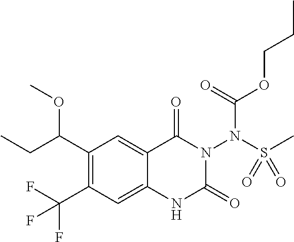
C1(C(OC)CC)=C(C(F)(F)F)C=C2C(=C1)C(=O)N(N(S(C)(=O)=O)C(OCCC)=O)C(=O)N2
